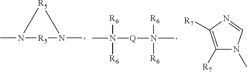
CN([Q]N(C)([R6])[R6])([R6])[R6].CN1[R5]N(C)[R5]1.C1([R7])=C([R7])N=CN1C
